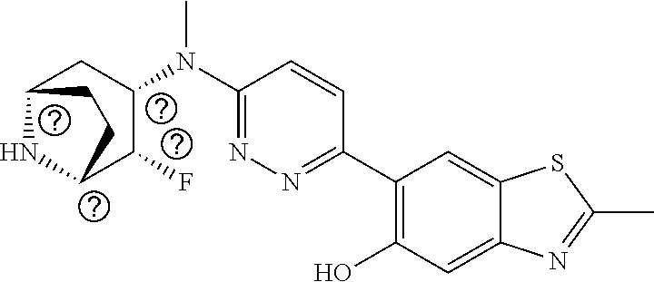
N1=C(N(C)C2C(F)C3NC(C2)CC3)C=CC(C2=C(O)C=C3C(=C2)SC(C)=N3)=N1
